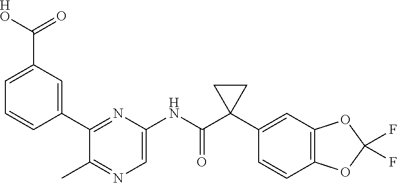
C1(C2=CC(C([HO])=O)=CC=C2)=NC(NC(C2(C3=CC4=C(C=C3)OC(F)(F)O4)CC2)=O)=CN=C1C
